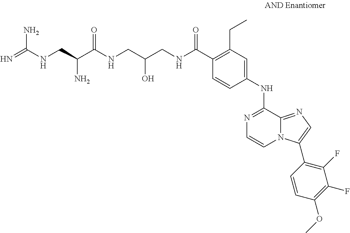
C1(C(NCC(CNC(C(CNC(=N)N)N)=O)O)=O)=C(CC)C=C(NC2=NC=CN3C2=NC=C3C2=C(F)C(F)=C(OC)C=C2)C=C1
